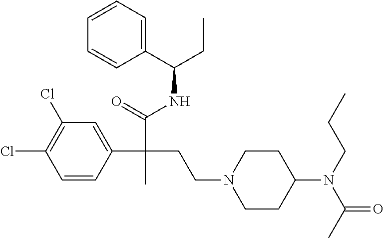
C1=CC(C(C(=O)NC(CC)C2=CC=CC=C2)(CCN2CCC(N(C(C)=O)CCC)CC2)C)=CC(Cl)=C1Cl
